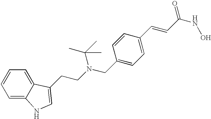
C1(CN(CCC2=CNC3=CC=CC=C32)C(C)(C)C)=CC=C(C=CC(NO)=O)C=C1
